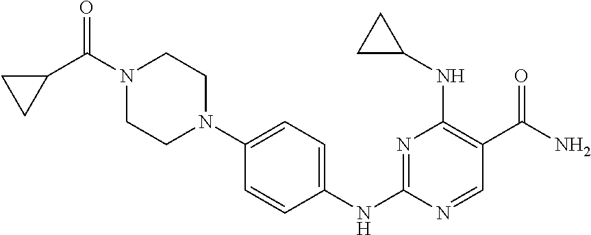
C1=CC(NC2=NC(NC3CC3)=C(C(N)=O)C=N2)=CC=C1N1CCN(C(=O)C2CC2)CC1
